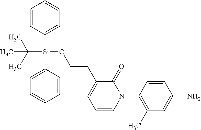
C1=CC([Si](C2=CC=CC=C2)(OCCC2=CC=CN(C3=C(C)C=C(N)C=C3)C2=O)C(C)(C)C)=CC=C1
